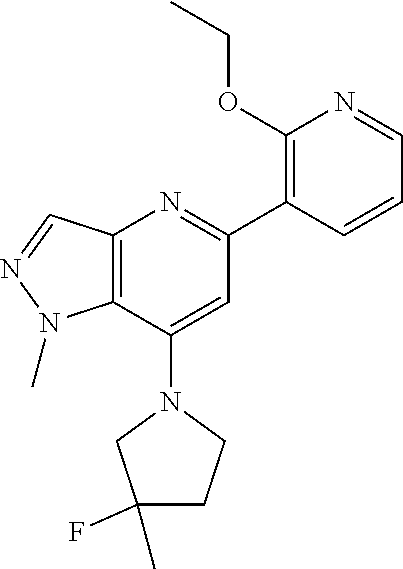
C1=C(N2CC(F)(C)CC2)C2=C(N=C1C1=C(OCC)N=CC=C1)C=NN2C
